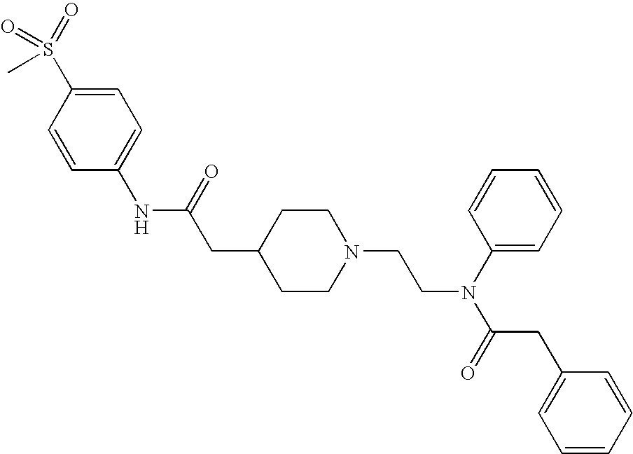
S(C)(=O)(=O)C1=CC=C(NC(CC2CCN(CCN(C(=O)CC3=CC=CC=C3)C3=CC=CC=C3)CC2)=O)C=C1
